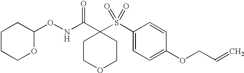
N(C(=O)C1(S(=O)(=O)C2=CC=C(OCC=C)C=C2)CCOCC1)OC1CCCCO1
